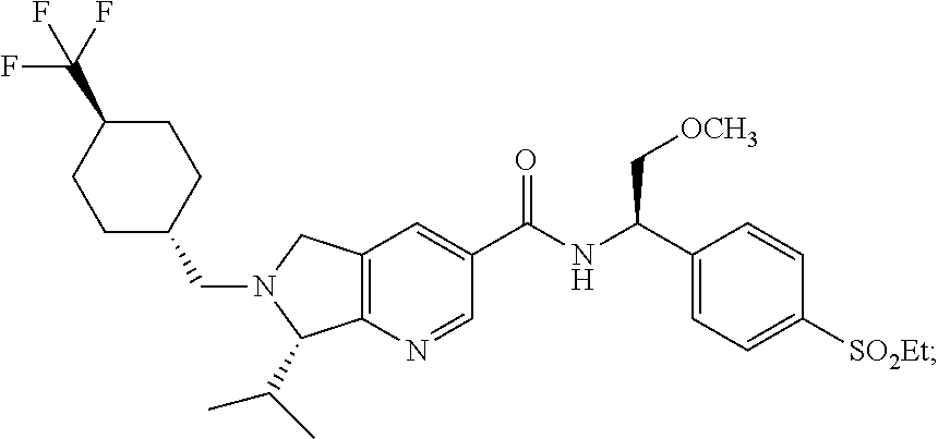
C12=C(N=CC(C(NC(C3=CC=C([SO2Et])C=C3)C[OCH3])=O)=C1)C(C(C)C)N(CC1CCC(C(F)(F)F)CC1)C2
